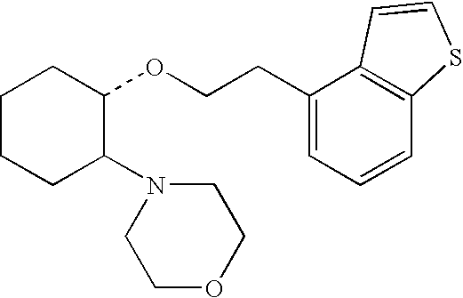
C1CCC(N2CCOCC2)C(OCCC2=CC=CC3=C2C=CS3)C1
